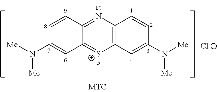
C1=CC(N([Me])[Me])=CC2=[S+]C3=C(N=C12)C=CC(N([Me])[Me])=C3.[Cl-]
